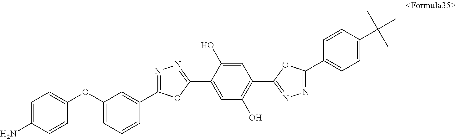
C1=C(N)C=CC(OC2=CC=CC(C3=NN=C(C4=CC(O)=C(C5=NN=C(C6=CC=C(C(C)(C)C)C=C6)O5)C=C4O)O3)=C2)=C1
